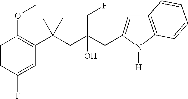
C1=CC(F)=CC(C(CC(CC2=CC3=C(N2[H])C=CC=C3)(O)CF)(C)C)=C1OC
